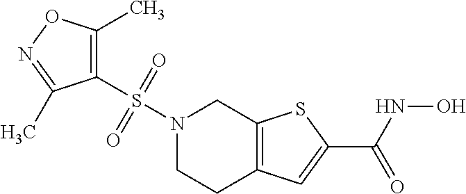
N1(S(C2=C(C)ON=C2C)(=O)=O)CCC2=C(C1)SC(C(=O)NO)=C2
